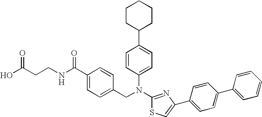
C1CC(C2=CC=C(N(C3=NC(C4=CC=C(C5=CC=CC=C5)C=C4)=CS3)CC3=CC=C(C(NCCC(O)=O)=O)C=C3)C=C2)CCC1
